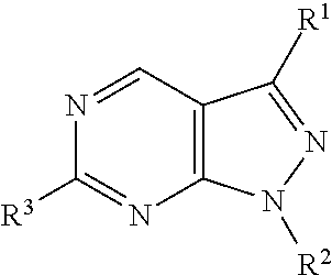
N1=CC2=C(N=C1[R3])N([R2])N=C2[R1]
